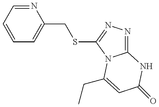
C1=CC=NC(CSC2=NN=C3N2C(CC)=CC(=O)N3)=C1
